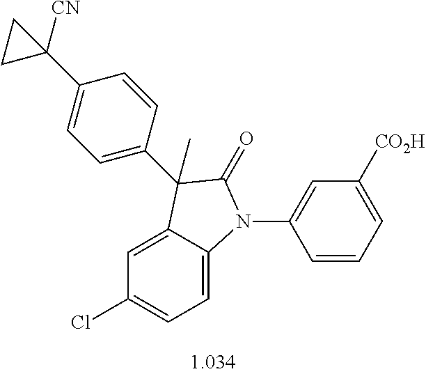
C1=C2C(=CC=C1Cl)N(C1=CC([CO2H])=CC=C1)C(=O)C2(C)C1=CC=C(C2([CN])CC2)C=C1
